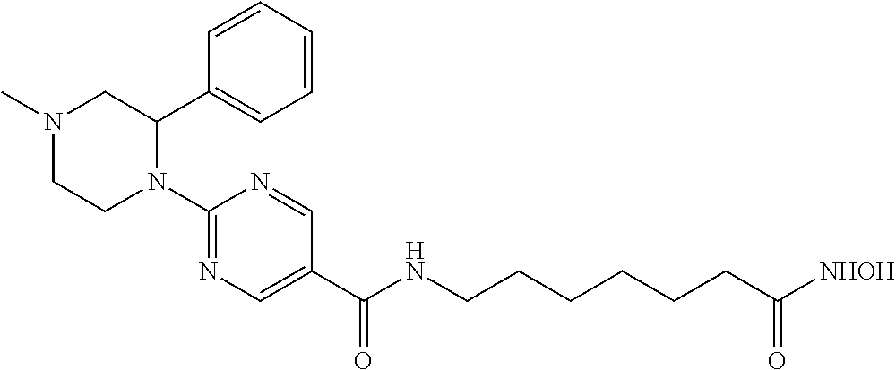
C1(N2C(C3=CC=CC=C3)CN(C)CC2)=NC=C(C(=O)NCCCCCCC([NHOH])=O)C=N1
